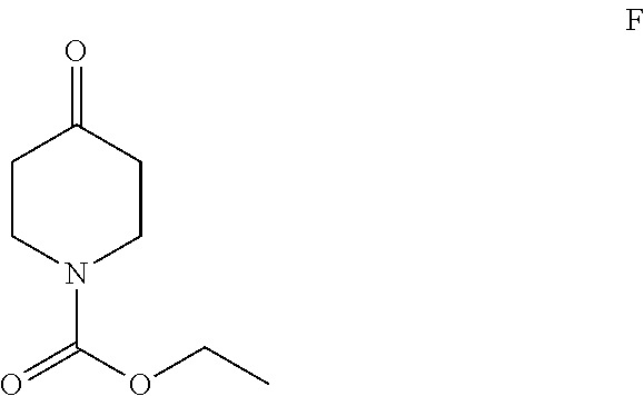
C1CN(C(=O)OCC)CCC1=O
